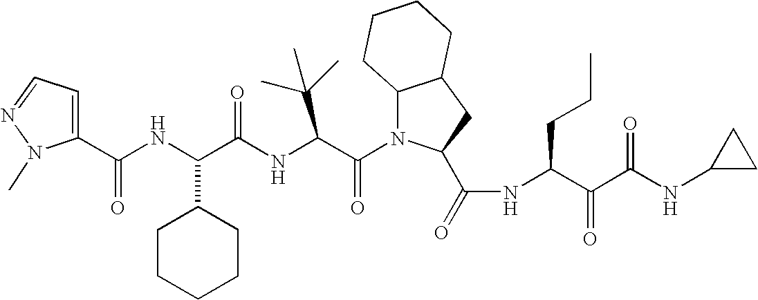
C1(C(NC(C(NC(C(N2C3C(CC2C(=O)NC(C(C(NC2CC2)=O)=O)CCC)CCCC3)=O)C(C)(C)C)=O)C2CCCCC2)=O)=CC=NN1C
